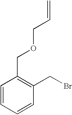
C1=CC=CC(CBr)=C1COCC=C
